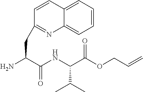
NC(C(NC(C(OCC=C)=O)C(C)C)=O)CC1=NC2=CC=CC=C2C=C1
